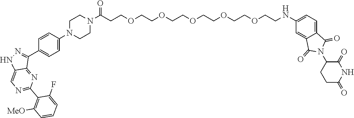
C1(C2=C([MeO])C=CC=C2F)=NC=C2C(=N1)C(C1=CC=C(N3CCN(C(=O)CCOCCOCCOCCOCCOCCNC4=CC=C5C(=C4)C(=O)N(C4CCC(=O)NC4=O)C5=O)CC3)C=C1)=NN2
